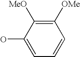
OC1=CC=CC([OMe])=C1[MeO]
